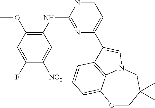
C1=C(F)C([NO2])=CC(NC2=NC(C3=CN4C5=C3C=CC=C5OCC(C)(C)C4)=CC=N2)=C1OC
